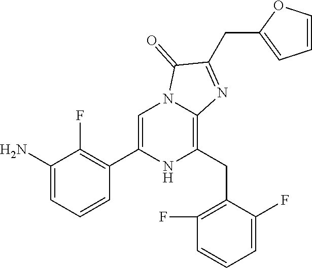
C1(N)=CC=CC(C2=CN3C(=C(CC4=C(F)C=CC=C4F)N2)N=C(CC2=CC=CO2)C3=O)=C1F
